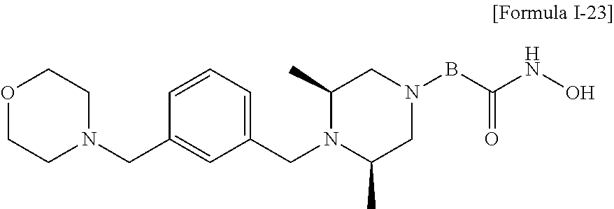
C1(CN2CCOCC2)=CC(CN2C(C)CN(BC(NO)=O)CC2C)=CC=C1
